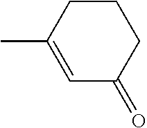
C1CC(C)=CC(=O)C1
